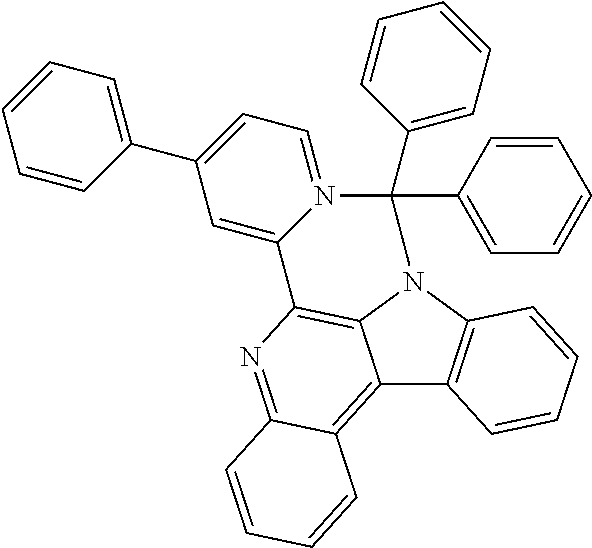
C12=C3C(=NC4=C1N(C1=C2C=CC=C1)C(C1=CC=CC=C1)(C1=CC=CC=C1)N1=CC=C(C2=CC=CC=C2)C=C41)C=CC=C3
